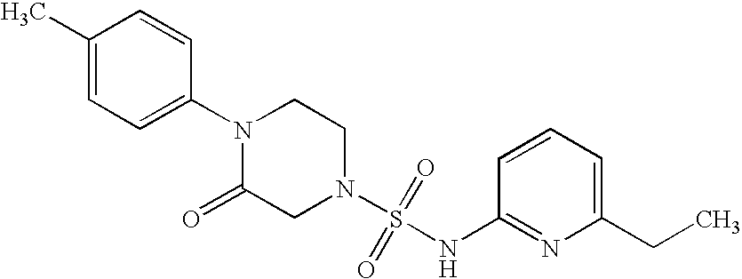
N1(C2=CC=C(C)C=C2)C(=O)CN(S(=O)(=O)NC2=NC(CC)=CC=C2)CC1
